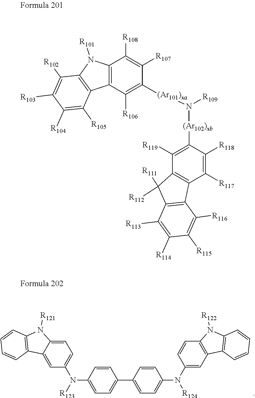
C1=C2C(=CC(N(C3=CC=C(C4=CC=C(N(C5=CC6=C(C=C5)N([R122])C5=C6C=CC=C5)[R124])C=C4)C=C3)[R123])=C1)C1=C(N2[R121])C=CC=C1.C12=C(C([R106])=C([(Ar101)xa]N([R109])[(Ar102)xb]C3=C([R119])C4=C(C([R117])=C3[R118])C3=C(C4([R111])[R112])C([R113])=C([R114])C([R115])=C3[R116])C([R107])=C1[R108])C1=C(N2[R101])C([R102])=C([R103])C([R104])=C1[R105]
